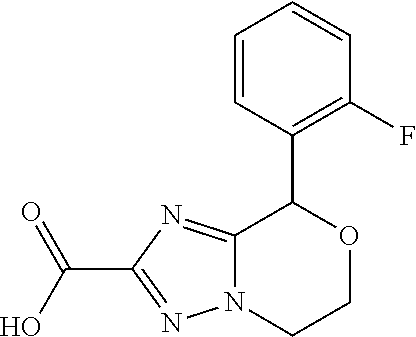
N1=C(C(O)=O)N=C2N1CCOC2C1=C(F)C=CC=C1
